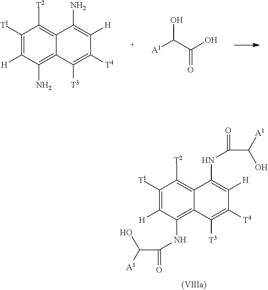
C1([T1])=C([H])C(N)=C2C(=C1[T2])C(N)=C([H])C([T4])=C2[T3].[A1]C(C(O)=O)O.C1([T1])=C([H])C(NC(C([A1])O)=O)=C2C(=C1[T2])C(NC(C([A1])O)=O)=C([H])C([T4])=C2[T3]
